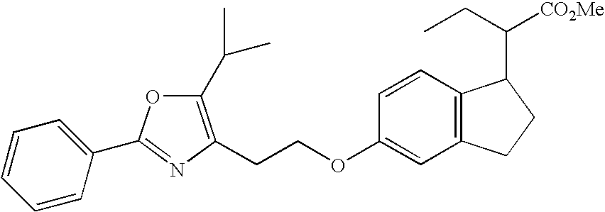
C1(C2=NC(CCOC3=CC4=C(C=C3)C(C(CC)[CO2Me])CC4)=C(C(C)C)O2)=CC=CC=C1
